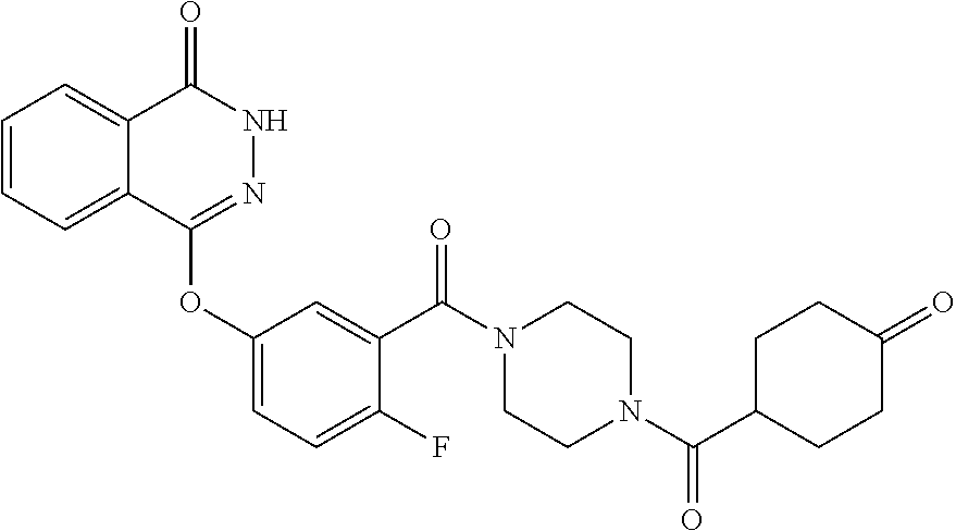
C1=CC=C2C(=C1)C(=O)NN=C2OC1=CC=C(F)C(C(N2CCN(C(=O)C3CCC(=O)CC3)CC2)=O)=C1
